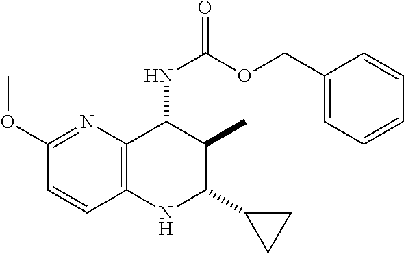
C12=C(C(NC(=O)OCC3=CC=CC=C3)C(C)C(C3CC3)N1)N=C(OC)C=C2
